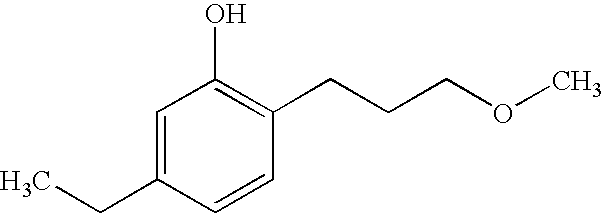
C1=C(CC)C=CC(CCCOC)=C1O
